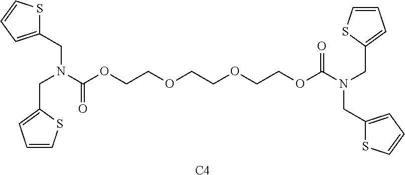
C(N(C(OCCOCCOCCOC(N(CC1=CC=CS1)CC1=CC=CS1)=O)=O)CC1=CC=CS1)C1=CC=CS1.[C4]
